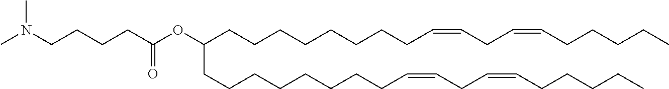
N(CCCCC(OC(CCCCCCCCC=CCC=CCCCCC)CCCCCCCCC=CCC=CCCCCC)=O)(C)C
